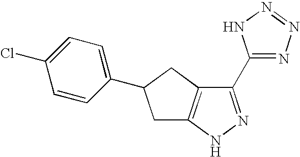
C1(C2=NN=NN2)=NNC2=C1CC(C1=CC=C(Cl)C=C1)C2
